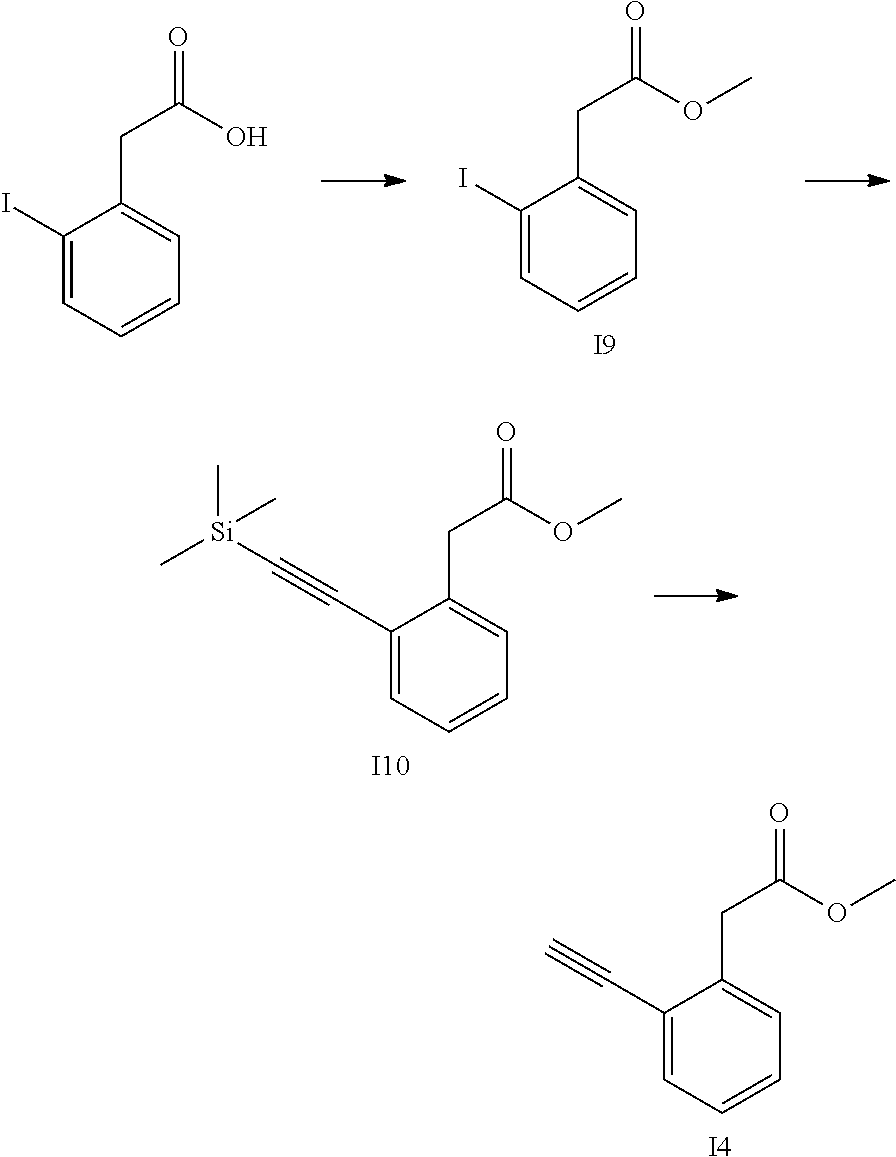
C1(C#C)=CC=CC=C1CC(OC)=O.[I4].C1(I)=CC=CC=C1CC(OC)=O.[I9].C1(I)=CC=CC=C1CC(O)=O.C1(C#C[Si](C)(C)C)=CC=CC=C1CC(OC)=O.[I10]
